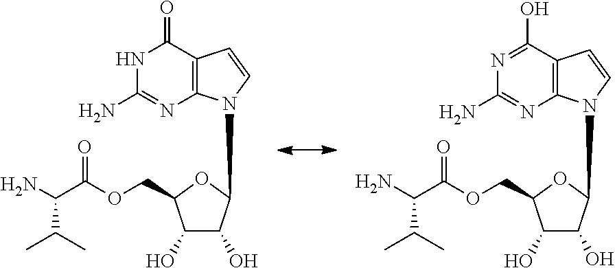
C12=C(C(=O)NC(N)=N1)C=CN2C1C(O)C(O)C(COC(C(N)C(C)C)=O)O1.C12=C(C(O)=NC(N)=N1)C=CN2C1C(O)C(O)C(COC(C(N)C(C)C)=O)O1
